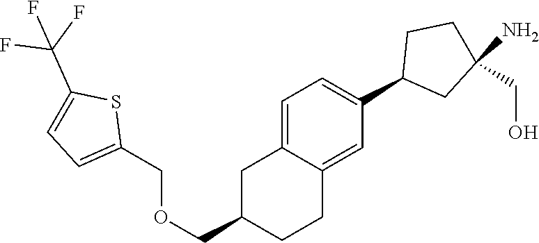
C1=C2C(=CC(C3CC(N)(CO)CC3)=C1)CCC(COCC1=CC=C(C(F)(F)F)S1)C2
